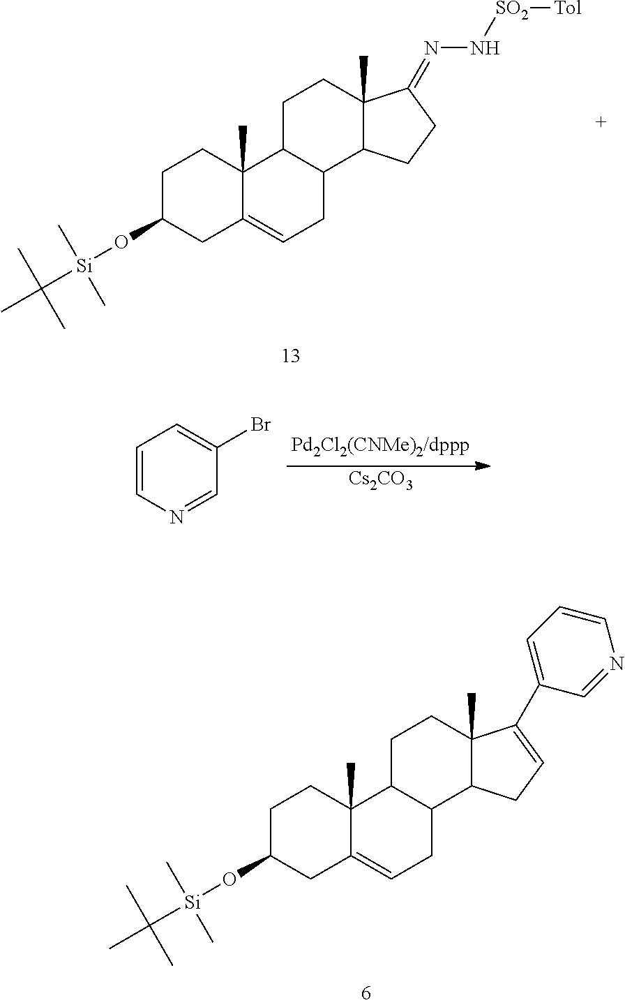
C1=CN=CC(Br)=C1.[Cs2CO3].C1C(O[Si](C(C)(C)C)(C)C)CC2=CCC3C(C2(C)C1)CCC1(C)C3CC=C1C1=CC=CN=C1.C1C(O[Si](C(C)(C)C)(C)C)CC2=CCC3C(C2(C)C1)CCC1(C)C3CCC1=NN[SO2][Tol]
